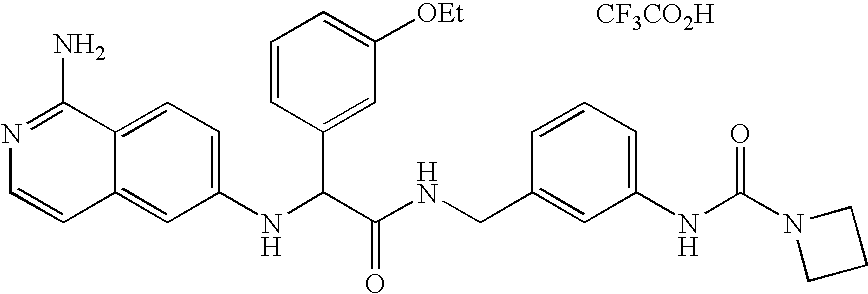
C1(NC(C(NCC2=CC(NC(N3CCC3)=O)=CC=C2)=O)C2=CC([OEt])=CC=C2)=CC=C2C(=C1)C=CN=C2N.[CF3CO2H]
